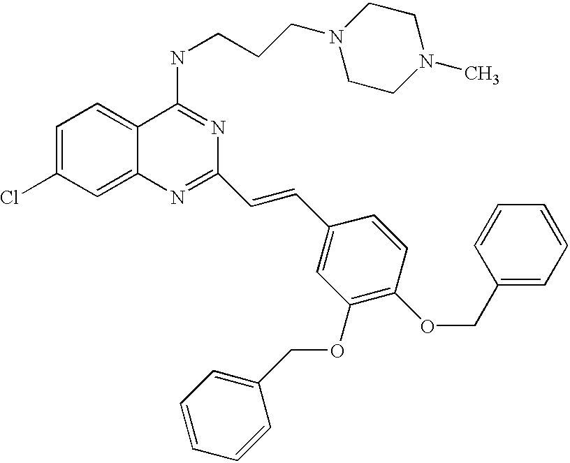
C1=C(Cl)C=C2C(=C1)C(NCCCN1CCN(C)CC1)=NC(C=CC1=CC(OCC3=CC=CC=C3)=C(OCC3=CC=CC=C3)C=C1)=N2
